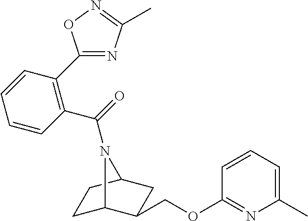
C1C2C(COC3=NC(C)=CC=C3)CC(C1)N2C(=O)C1=C(C2=NC(C)=NO2)C=CC=C1
